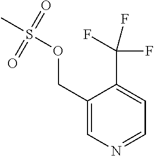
C1(COS(C)(=O)=O)=CN=CC=C1C(F)(F)F
